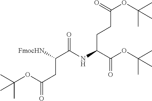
C(C(C(OC(C)(C)C)=O)NC(=O)C(CC(OC(C)(C)C)=O)[FmocHN])CC(=O)OC(C)(C)C
